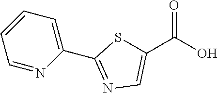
C1=NC(C2=NC=C(C(O)=O)S2)=CC=C1
